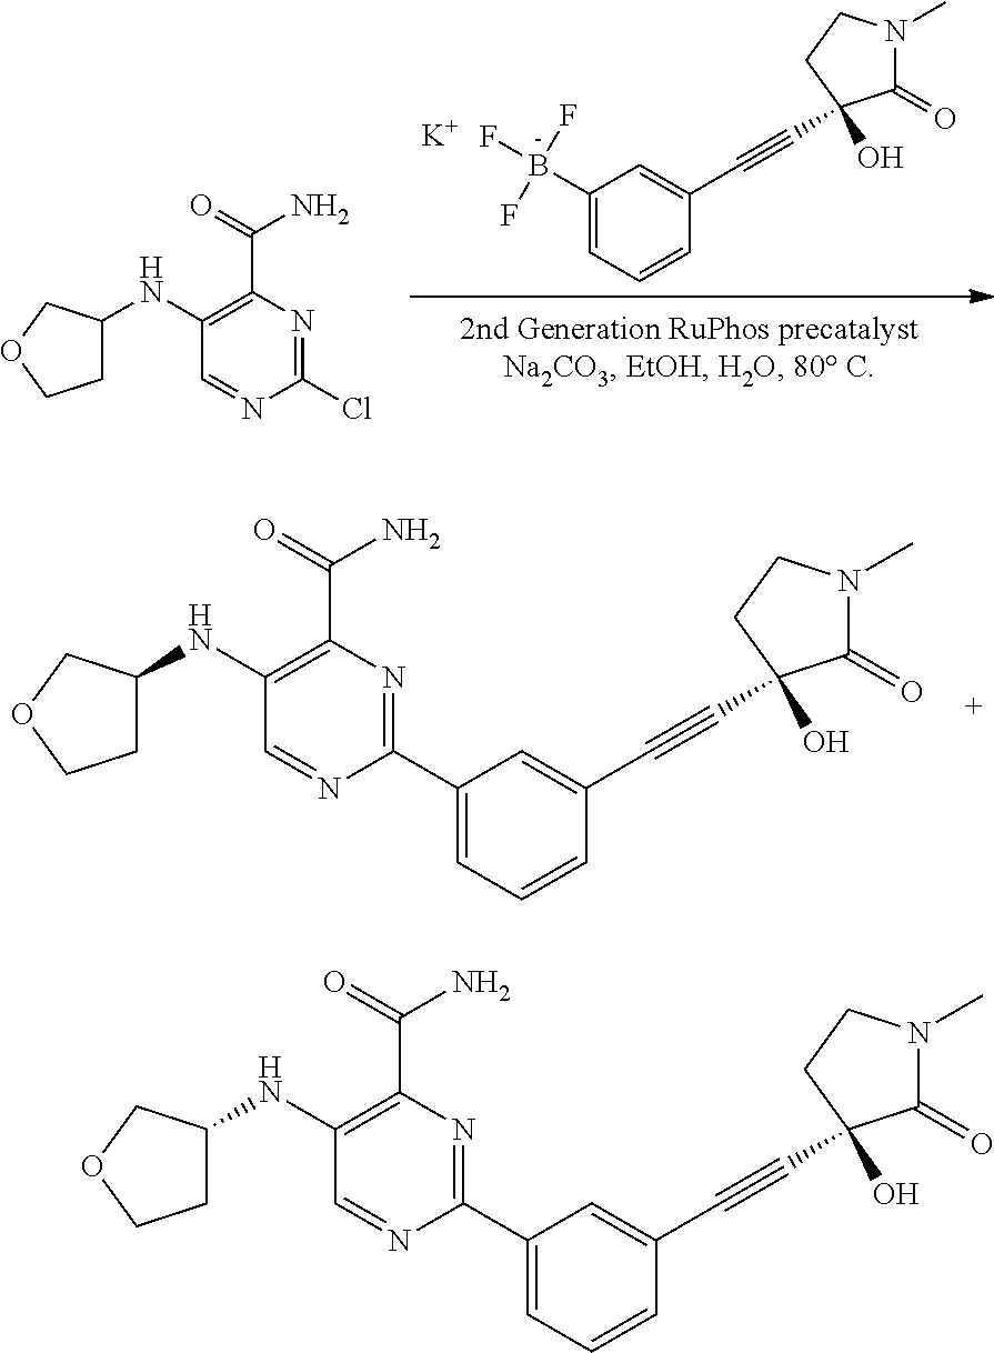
B(C1=CC=CC(C#CC2(O)C(=O)N(C)CC2)=C1)(F)(F)F.[K].C1=NC(Cl)=NC(C(=O)N)=C1NC1CCOC1.C1=C(C2=NC(C(=O)N)=C(NC3CCOC3)C=N2)C=C(C#CC2(O)C(=O)N(C)CC2)C=C1.C1=C(C2=NC(C(=O)N)=C(NC3CCOC3)C=N2)C=C(C#CC2(O)C(=O)N(C)CC2)C=C1
